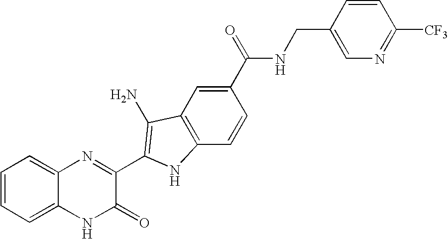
C1=C2C(=CC=C1)N=C(C1=C(N)C3=C(C=CC(C(NCC4=CN=C([CF3])C=C4)=O)=C3)N1)C(=O)N2
